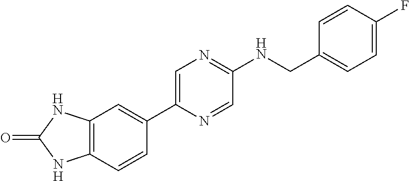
C1=C(C2=CC3=C(C=C2)NC(=O)N3)N=CC(NCC2=CC=C(F)C=C2)=N1
